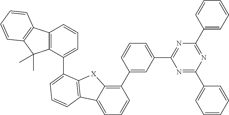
C1(C2=CC(C3=NC(C4=CC=CC=C4)=NC(C4=CC=CC=C4)=N3)=CC=C2)=C2C(=CC=C1)C1=C([X]2)C(C2=CC=CC3=C2C(C)(C)C2=C3C=CC=C2)=CC=C1
